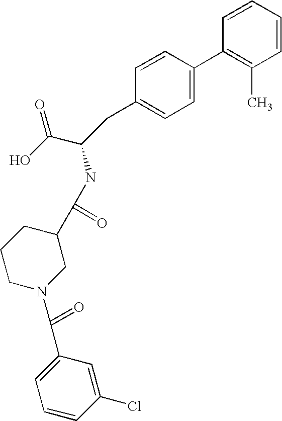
C1=CC=CC(C)=C1C1=CC=C(CC(C(O)=O)NC(C2CCCN(C(=O)C3=CC=CC(Cl)=C3)C2)=O)C=C1
